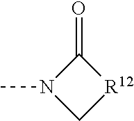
N1(C)C[R12]C1=O
